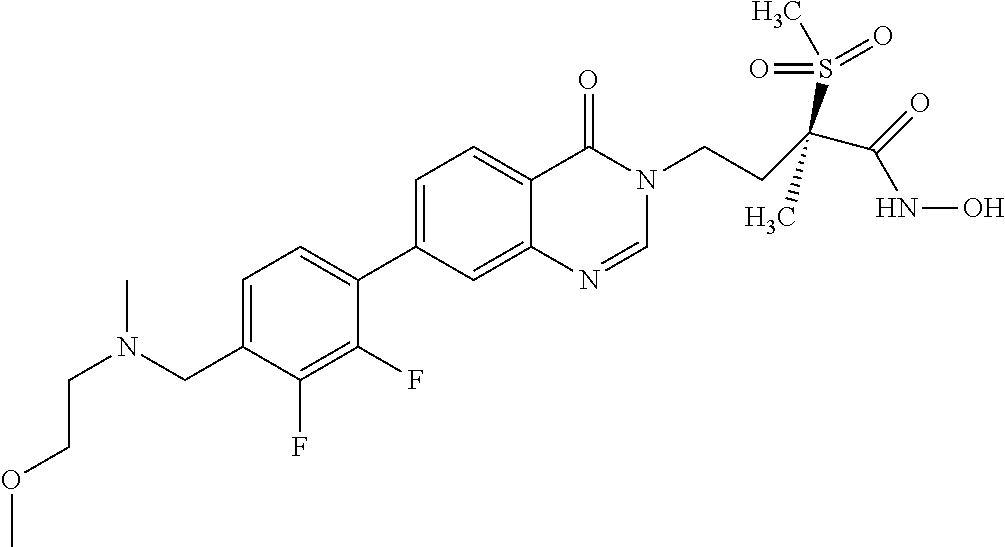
C1=C(CN(CCOC)C)C(F)=C(F)C(C2=CC=C3C(=C2)N=CN(CCC(C(=O)NO)(S(=O)(=O)C)C)C3=O)=C1
